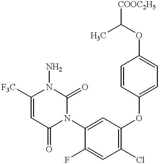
C1=C([F3C])N(N)C(=O)N(C2=CC(OC3=CC=C(OC([COOC2H5])C)C=C3)=C(Cl)C=C2F)C1=O
